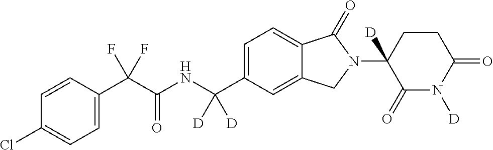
C1=CC(C(C(NC(C2=CC=C3C(=C2)CN(C2([D])C(=O)N([D])C(=O)CC2)C3=O)([D])[D])=O)(F)F)=CC=C1Cl
